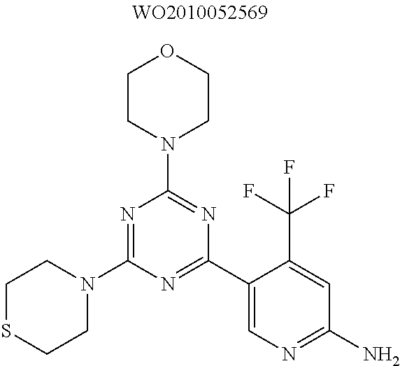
N1=C(N2CCSCC2)N=C(C2=CN=C(N)C=C2C(F)(F)F)N=C1N1CCOCC1
